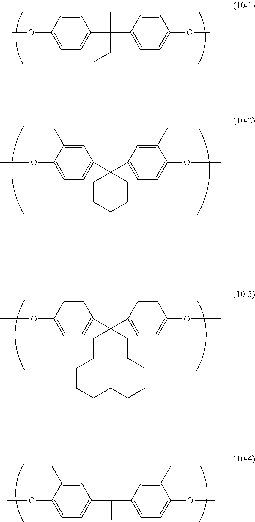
C1=CC(OC)=CC=C1C(C1=CC=C(OC)C=C1)(C)CC.C1=C(C)C(OC)=CC=C1C1(C2=CC=C(OC)C(C)=C2)CCCCC1.C1=C(C)C(OC)=CC=C1C(C1=CC=C(OC)C(C)=C1)C.C1=CC(OC)=CC=C1C1(C2=CC=C(OC)C=C2)CCCCCCCCCCC1
